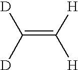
C(=C([H])[H])([D])[D]
